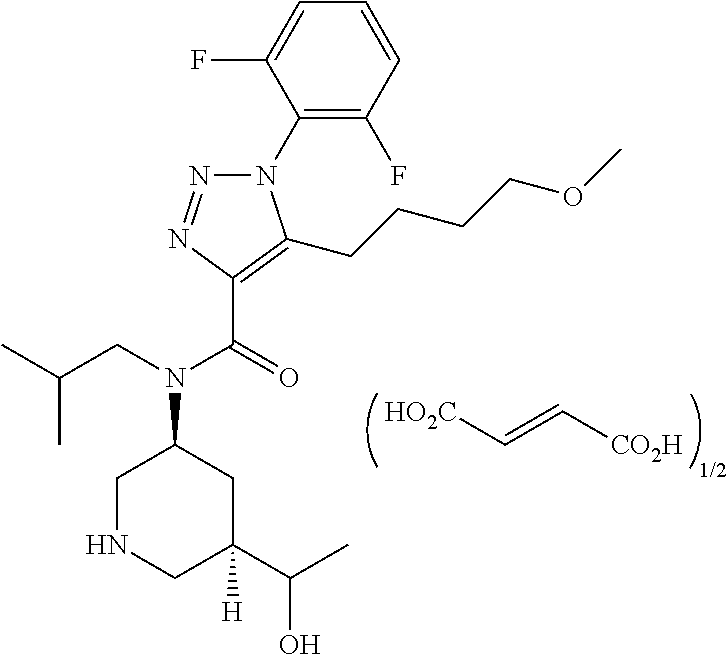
[HO2C]C=C[CO2H].[1/2].N1(C2=C(F)C=CC=C2F)N=NC(C(=O)N(CC(C)C)C2CNCC(C(C)O)([H])C2)=C1CCCCOC
